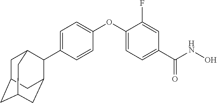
C1=C(C2C3CC4CC(CC2C4)C3)C=CC(OC2=CC=C(C(NO)=O)C=C2F)=C1
